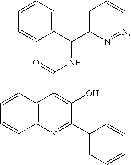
C12=C(N=C(C3=CC=CC=C3)C(O)=C1C(NC(C1=CC=CC=C1)C1=CC=CN=N1)=O)C=CC=C2
